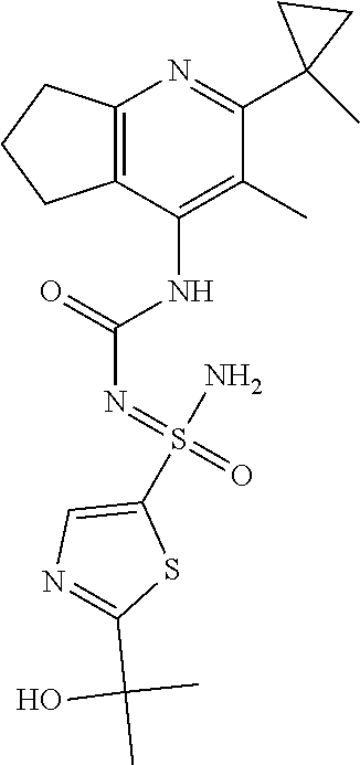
C12=C(C(NC(N=S(=O)(N)C3=CN=C(C(C)(C)O)S3)=O)=C(C)C(C3(C)CC3)=N1)CCC2
